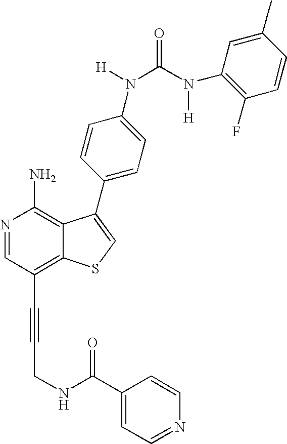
N1=CC(C#CCNC(C2=CC=NC=C2)=O)=C2C(=C1N)C(C1=CC=C(N([H])C(N(C3=C(F)C=CC(C)=C3)[H])=O)C=C1)=CS2
